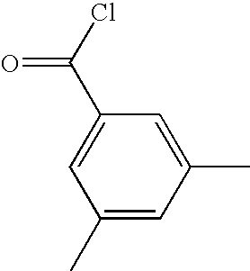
C1(C)=CC(C)=CC(C(Cl)=O)=C1
